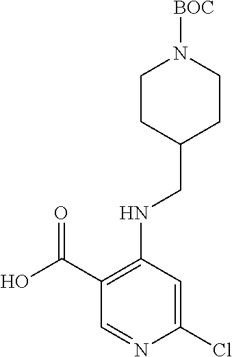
C1(C(O)=O)=C(NCC2CCN([BOC])CC2)C=C(Cl)N=C1
